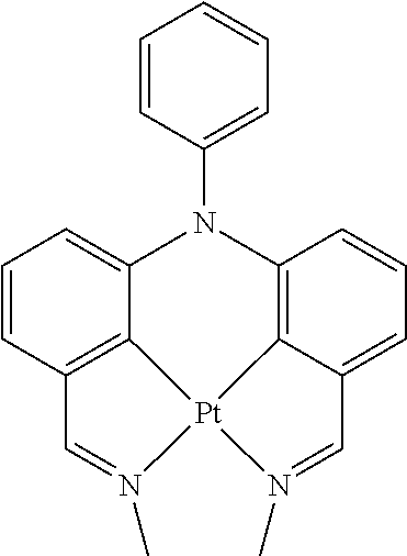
C1=N(C)[Pt]23C4=C1C=CC=C4N(C1=CC=CC=C1)C1=C2C(=CC=C1)C=N3C
